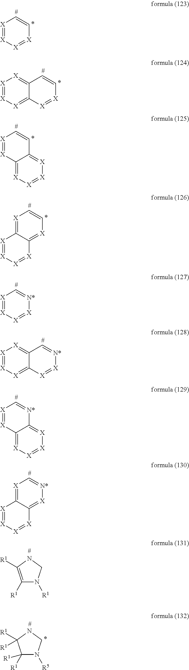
[X]1=[X][X]=[X]C=C1.C12=[X][X]=[X][X]=C1[X]=[X]C=C2.[X]1=[X]C2=[X][X]=[X][X]=C2C=C1.[X]1=C2C(=[X]C=C1)[X]=[X][X]=[X]2.[X]1=[X][X]=[X][N*]=C1.C12=[X][X]=[X][X]=C1[X]=[X][N*]=C2.[X]1=[X]C2=[X][X]=[X][X]=C2[N*]=C1.[X]1=C2C(=[X][N*]=C1)[X]=[X][X]=[X]2.C1([R1])=C([R1])NCN1[R1].C1([R1])([R1])N([R5])CNC1([R1])[R1]
